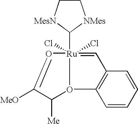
[Ru]12(Cl)(C3[MesN]CC[NMes]3)(Cl)=CC3=C(C=CC=C3)O1C([Me])C([MeO])=O2
